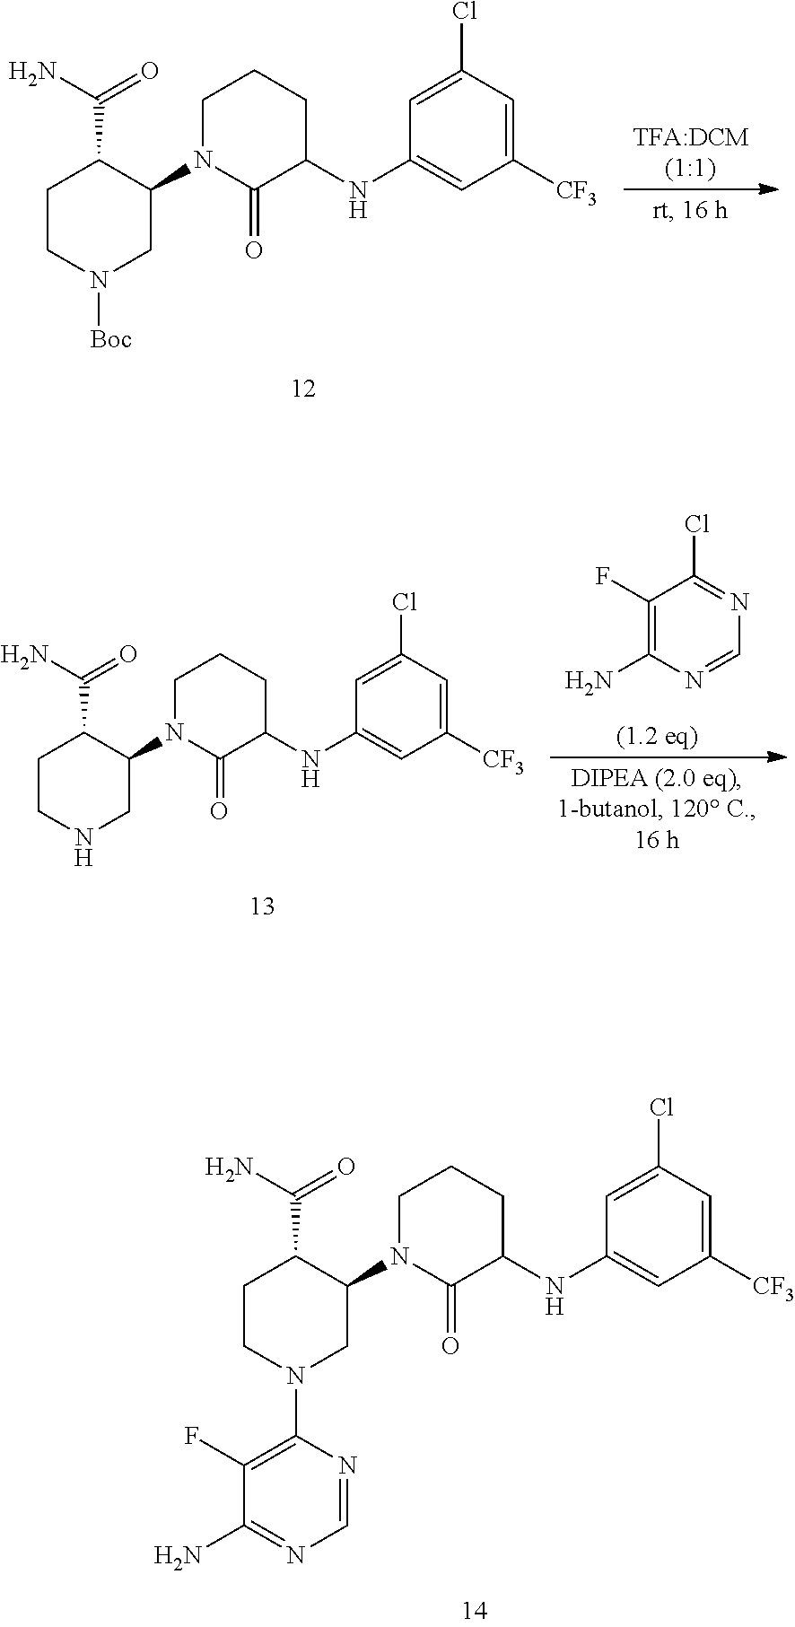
C1CN(C2=C(F)C(N)=NC=N2)CC(N2C(=O)C(NC3=CC([CF3])=CC(Cl)=C3)CCC2)C1C(N)=O.C1CN([Boc])CC(N2C(=O)C(NC3=CC([CF3])=CC(Cl)=C3)CCC2)C1C(N)=O.C1(F)=C(N)N=CN=C1Cl.C1CNCC(N2C(=O)C(NC3=CC([CF3])=CC(Cl)=C3)CCC2)C1C(N)=O
